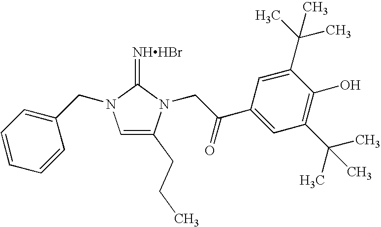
[NHHBr]=C1N(CC2=CC=CC=C2)C=C(CCC)N1CC(C1=CC(C(C)(C)C)=C(O)C(C(C)(C)C)=C1)=O
